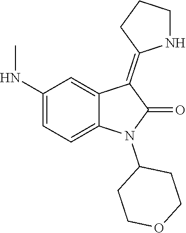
C1(N2C(=O)C(=C3NCCC3)C3=CC(NC)=CC=C23)CCOCC1
